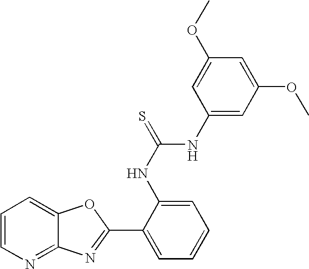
C12=NC=CC=C1OC(C1=CC=CC=C1NC(=S)NC1=CC(OC)=CC(OC)=C1)=N2
